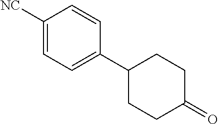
C1([NC])=CC=C(C2CCC(=O)CC2)C=C1
